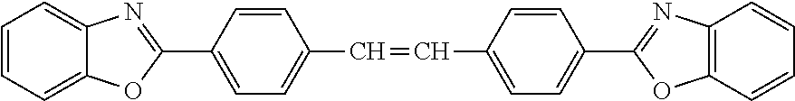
C1=CC=C2C(=C1)N=C(C1=CC=C(C=CC3=CC=C(C4=NC5=C(C=CC=C5)O4)C=C3)C=C1)O2
